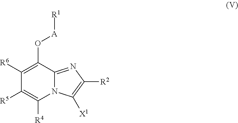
C12=NC([R2])=C([X1])N1C([R4])=C([R5])C([R6])=C2O[A][R1]
